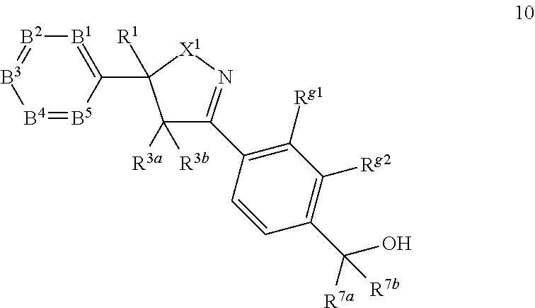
[B1]1=C(C2([R1])C([R3a])([R3b])C(C3=C([Rg1])C([Rg2])=C(C(O)([R7a])[R7b])C=C3)=N[X1]2)[B5]=[B4][B3]=[B2]1
